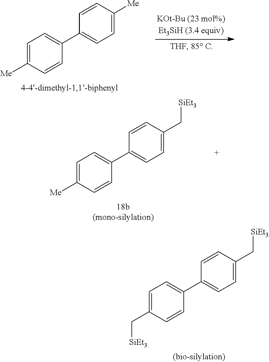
C1=C(C[SiEt3])C=CC(C2=CC=C(C[SiEt3])C=C2)=C1.C1=C([Me])C=CC(C2=CC=C([Me])C=C2)=C1.C1=C([Me])C=CC(C2=CC=C(C[SiEt3])C=C2)=C1
